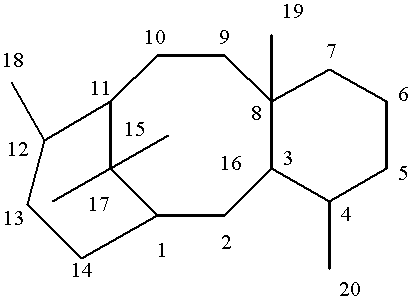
C1C2C(C)(CCC3C(C)(C)C1CCC3C)CCCC2C
